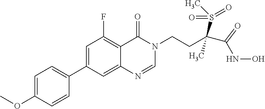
C1=C(OC)C=CC(C2=CC(F)=C3C(=C2)N=CN(CCC(S(C)(=O)=O)(C)C(NO)=O)C3=O)=C1
